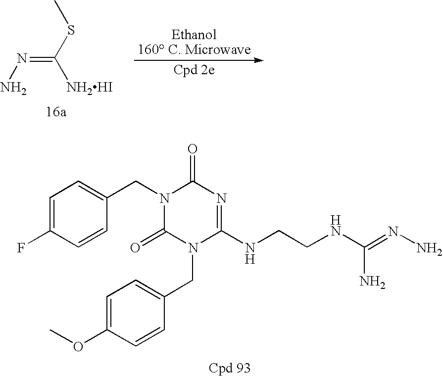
C(SC)(=NN)[NH2HI].C(N1C(=O)N(CC2=CC=C(OC)C=C2)C(NCCNC(N)=NN)=NC1=O)C1=CC=C(F)C=C1
